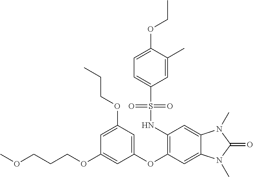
O(CCCOC1=CC(OC2=C(NS(C3=CC=C(OCC)C(C)=C3)(=O)=O)C=C3C(=C2)N(C)C(=O)N3C)=CC(OCCC)=C1)C
